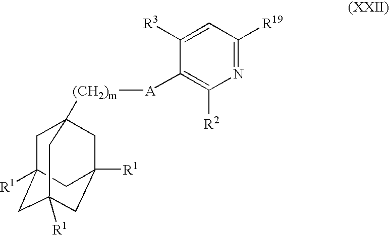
C1C2([R1])CC3([R1])CC([R1])(CC1([(CH2)m][A]C1=C([R2])N=C([R19])C=C1[R3])C3)C2
